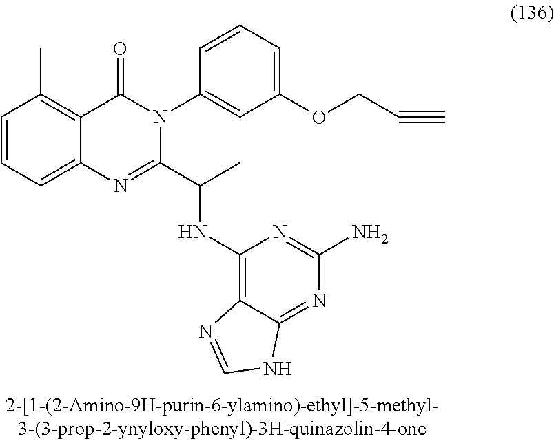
C1=CC=C2C(=C1C)C(=O)N(C1=CC(OCC#C)=CC=C1)C(C(NC1=C3C(=NC(N)=N1)NC=N3)C)=N2
